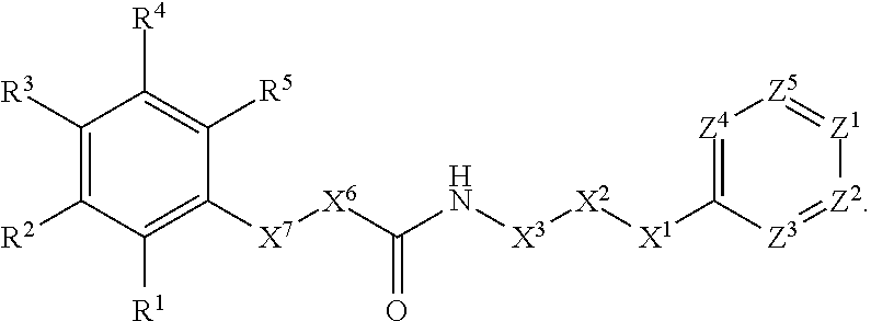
C1([R3])=C([R2])C([R1])=C([X7][X6]C(N[X3][X2][X1]C2=[Z4][Z5]=[Z1][Z2]=[Z3]2)=O)C([R5])=C1[R4]
